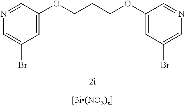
C1=C(OCCCOC2=CC(Br)=CN=C2)C=NC=C1Br
